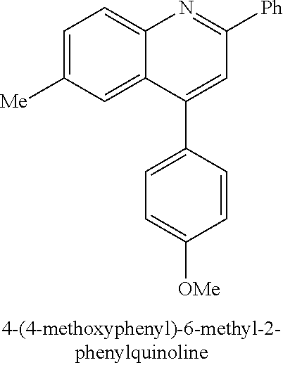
C1=C([Me])C=C2C(=C1)N=C([Ph])C=C2C1=CC=C([OMe])C=C1
